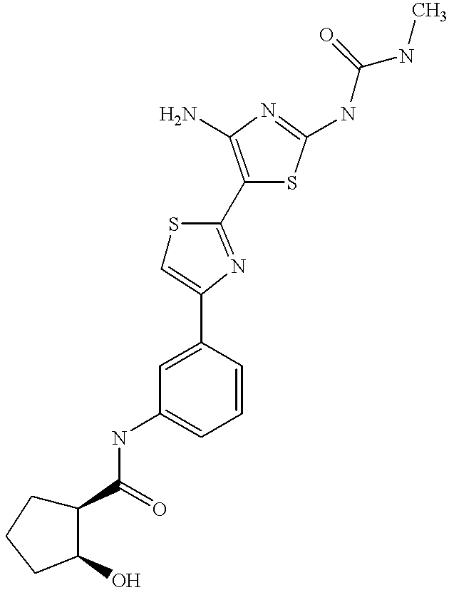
C1(C(=O)NC2=CC=CC(C3=CSC(C4=C(N)N=C(NC(NC)=O)S4)=N3)=C2)CCCC1O
